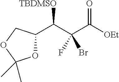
C1(C(C(C([OEt])=O)(Br)F)[TBDMSO])OC(C)(C)OC1
